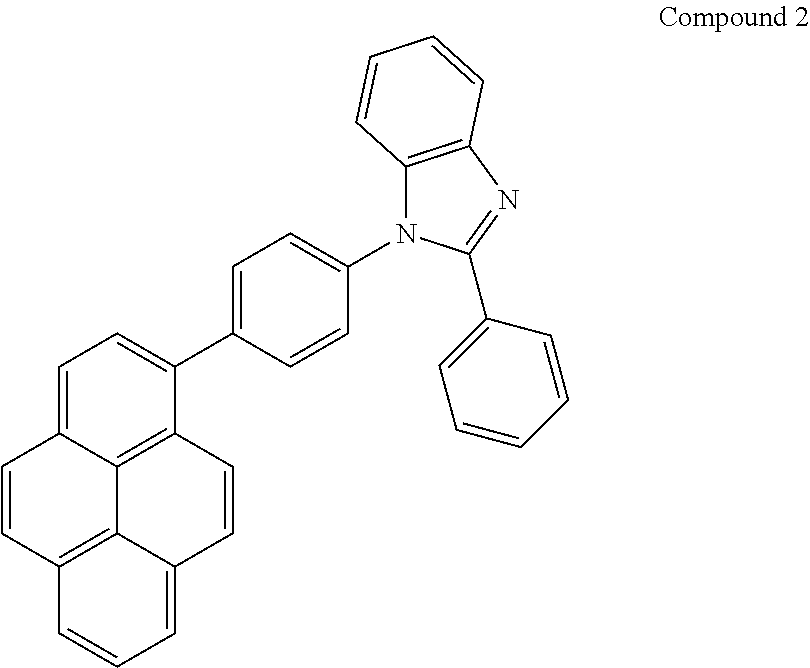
C1=C2C3=C(C(C4=CC=C(N5C6=C(N=C5C5=CC=CC=C5)C=CC=C6)C=C4)=C1)C=CC1=CC=CC(=C31)C=C2
